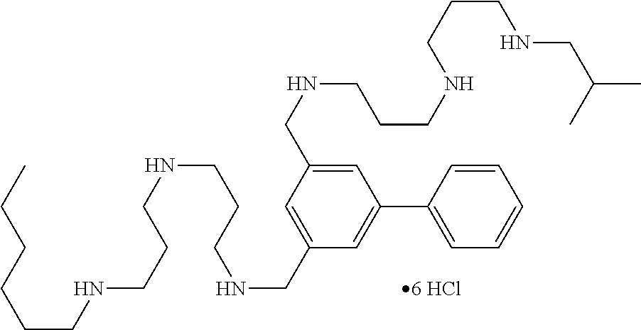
C1=C(CNCCCNCCCNCC(C)C)C=C(CNCCCNCCCNCCCCCC)C=C1C1=CC=CC=C1
